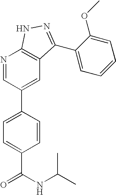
N1=CC(C2=CC=C(C(=O)NC(C)C)C=C2)=CC2=C1NN=C2C1=CC=CC=C1OC
